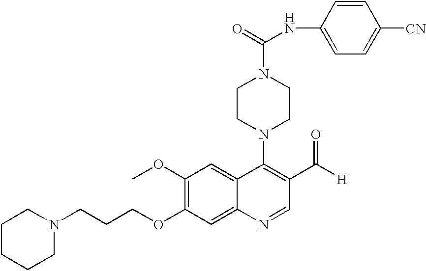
C1(OC)=C(OCCCN2CCCCC2)C=C2C(=C1)C(N1CCN(C(=O)NC3=CC=C([CN])C=C3)CC1)=C(C([H])=O)C=N2
